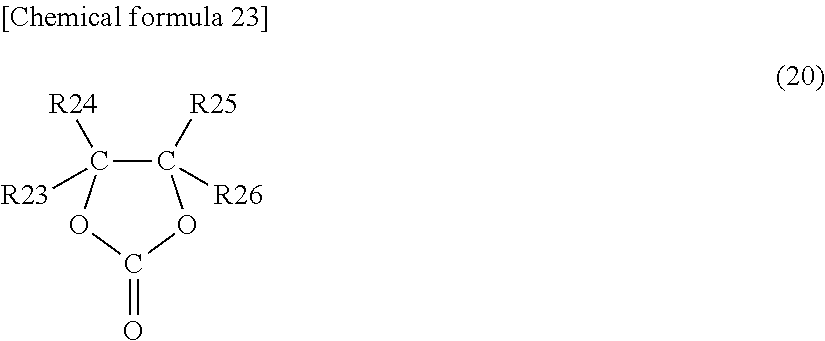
[R25]C1([R26])C([R23])([R24])OC(=O)O1
